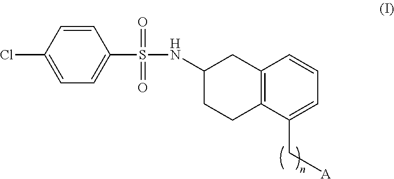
C1=CC(Cl)=CC=C1S(NC1CCC2=C(C1)C=CC=C2C[A])(=O)=O
